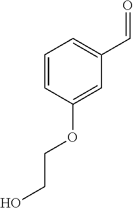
C1=CC(OCCO)=CC(C=O)=C1
